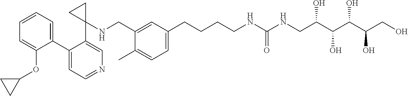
C1(C2=CC=CC=C2OC2CC2)=CC=NC=C1C1(NCC2=CC(CCCCNC(NCC(C(C(C(CO)O)O)O)O)=O)=CC=C2C)CC1
